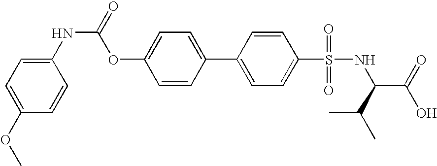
C1(NC(=O)OC2=CC=C(C3=CC=C(S(NC(C(C)C)C(O)=O)(=O)=O)C=C3)C=C2)=CC=C(OC)C=C1
